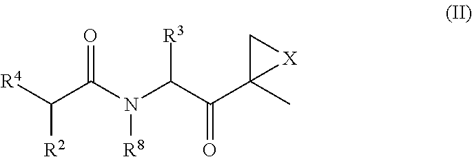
[R4]C(C(N(C(C(C1(C)[X]C1)=O)[R3])[R8])=O)[R2]
